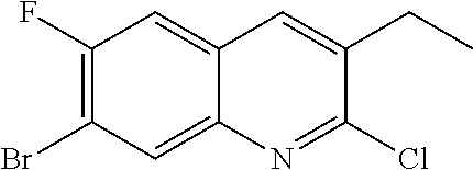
C1(F)=C(Br)C=C2C(=C1)C=C(CC)C(Cl)=N2
